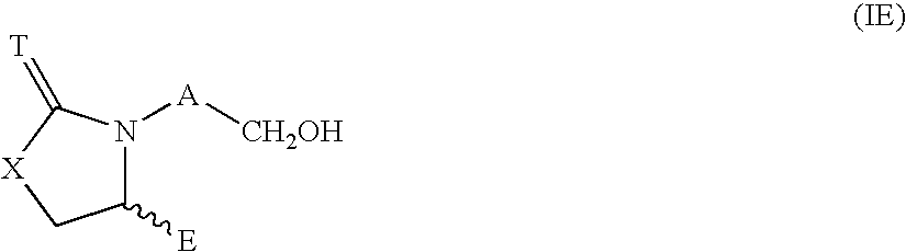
C1([E])N([A][CH2OH])C(=[T])[X]C1
